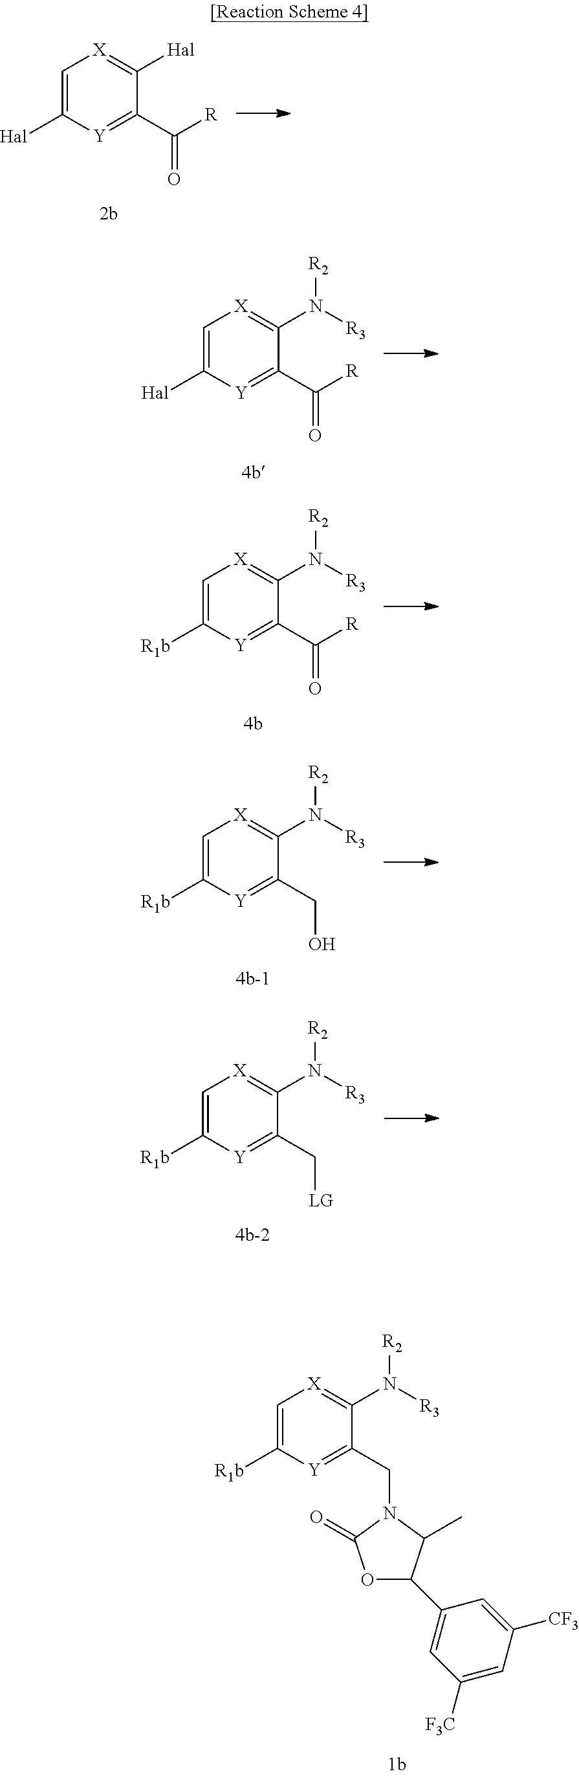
C1=C([R1b])[Y]=C(CN2C(=O)OC(C3=CC([F3C])=CC([CF3])=C3)C2C)C(N([R3])[R2])=[X]1.C1=C([Hal])[Y]=C(C([R])=O)C([Hal])=[X]1.C1=C([Hal])[Y]=C(C([R])=O)C(N([R3])[R2])=[X]1.C1=C([R1b])[Y]=C(C([R])=O)C(N([R3])[R2])=[X]1.C1=C([R1b])[Y]=C(CO)C(N([R3])[R2])=[X]1.C1=C([R1b])[Y]=C(C[LG])C(N([R3])[R2])=[X]1
